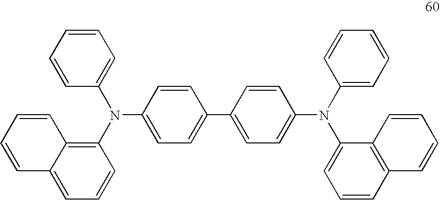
C1=CC(N(C2=CC=CC=C2)C2=C3C(=CC=C2)C=CC=C3)=CC=C1C1=CC=C(N(C2=CC=CC=C2)C2=CC=CC3=C2C=CC=C3)C=C1
